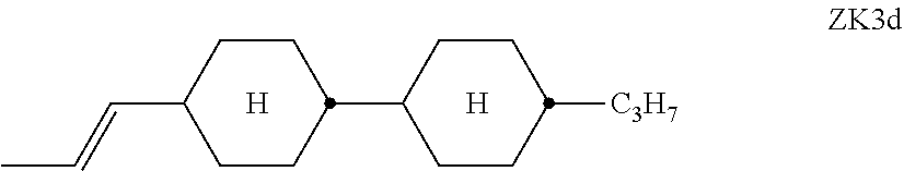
C(C1CCC(C2CCC([C3H7])CC2)CC1)=CC.[H].[H]
